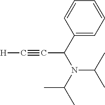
[H]C#CC(N(C(C)C)C(C)C)C1=CC=CC=C1
